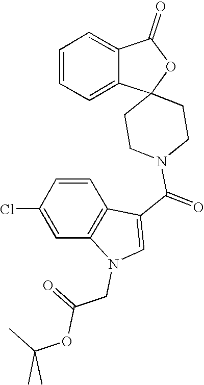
C1(=O)C2=CC=CC=C2C2(O1)CCN(C(C1=CN(CC(=O)OC(C)(C)C)C3=C1C=CC(Cl)=C3)=O)CC2
